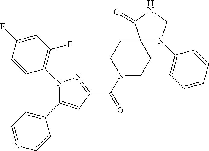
N1(C2=C(F)C=C(F)C=C2)C(C2=CC=NC=C2)=CC(C(=O)N2CCC3(CC2)N(C2=CC=CC=C2)CNC3=O)=N1
